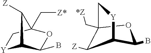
[Y]1C2C(B)OC(C[Z*])(C1)C2[Z].C12(C[*Z])OC(B)C([Y]C1)C2[Z]
